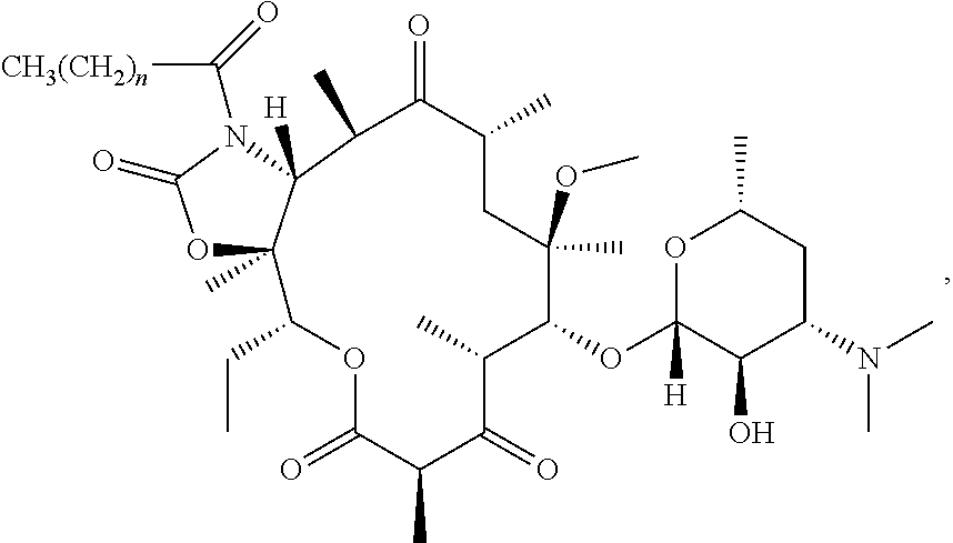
O1C2(C)C([H])(N(C(=O)[CH3(CH2)n])C1=O)C(C)C(=O)C(C)CC(C)(OC)C(OC1([H])C(O)C(N(C)C)CC(C)O1)C(C)C(=O)C(C)C(=O)OC2CC
